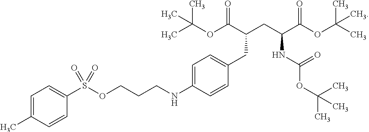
C(OC(C)(C)C)(=O)C(CC(C(OC(C)(C)C)=O)NC(OC(C)(C)C)=O)CC1=CC=C(NCCCOS(C2=CC=C(C)C=C2)(=O)=O)C=C1
